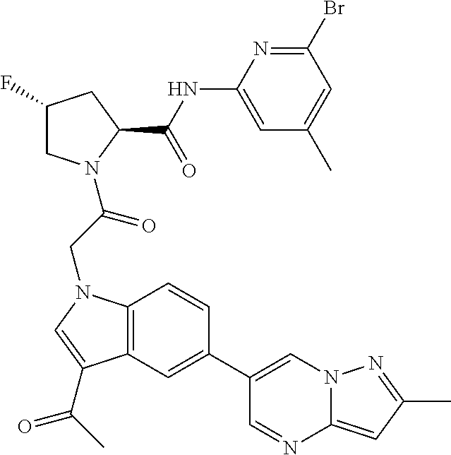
C12=C(N(CC(=O)N3CC(F)CC3C(NC3=CC(C)=CC(Br)=N3)=O)C=C1C(=O)C)C=CC(C1=CN3C(=CC(C)=N3)N=C1)=C2
